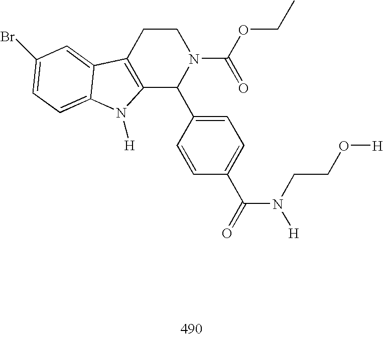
C12=C(CCN(C(OCC)=O)C1C1=CC=C(C(=O)N([H])CCO[H])C=C1)C1=CC(Br)=CC=C1N2[H]
